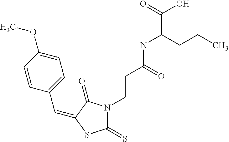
C(C1=CC=C(OC)C=C1)=C1C(=O)N(CCC(NC(CCC)C(=O)O)=O)C(=S)S1
